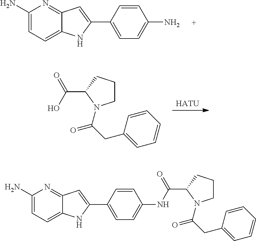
C1(N)=CC=C2C(=N1)C=C(C1=CC=C(N)C=C1)N2.[HATU].C1CCC(C(O)=O)N1C(CC1=CC=CC=C1)=O.C1(N)=CC=C2C(=N1)C=C(C1=CC=C(NC(C3CCCN3C(CC3=CC=CC=C3)=O)=O)C=C1)N2
